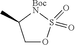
CC1COS(=O)(=O)[BocN]1
